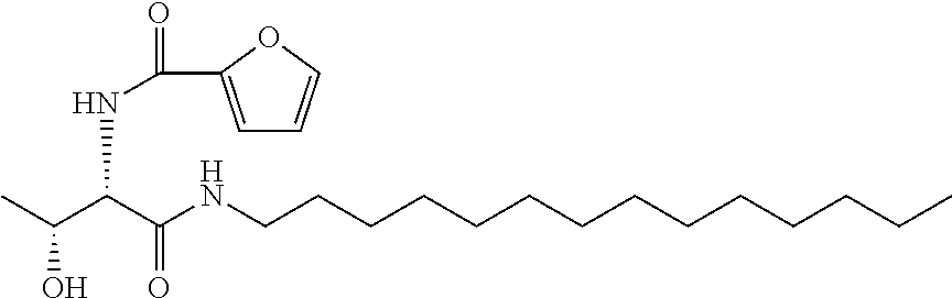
CC(C(C(NCCCCCCCCCCCCCC)=O)NC(=O)C1=CC=CO1)O
